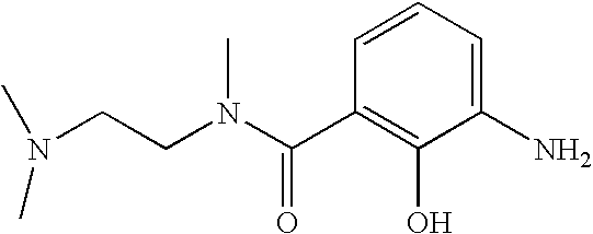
CN(C)CCN(C)C(C1=C(O)C(N)=CC=C1)=O
